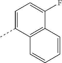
C1(F)=CC=C(C)C2=C1C=CC=C2
